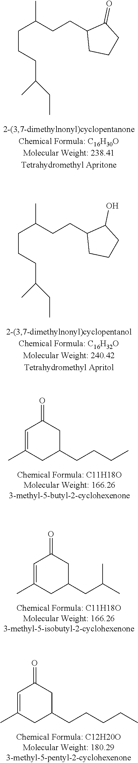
CC(CCC1CCCC1=O)CCCC(C)CC.CC(CCC1CCCC1O)CCCC(C)CC.C1=C(C)CC(CCCC)CC1=O.C1=C(C)CC(CC(C)C)CC1=O.C1=C(C)CC(CCCCC)CC1=O
